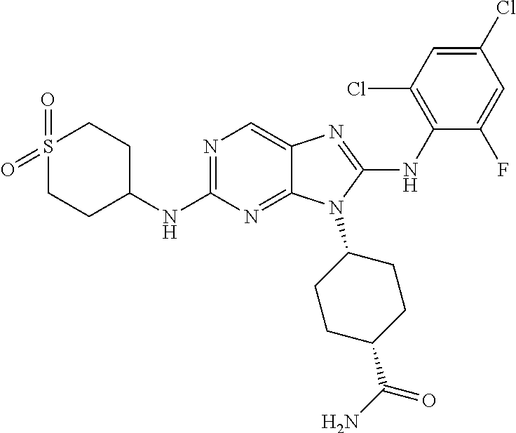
N1=C(NC2CCS(=O)(=O)CC2)N=C2C(=C1)N=C(NC1=C(Cl)C=C(Cl)C=C1F)N2C1CCC(C(N)=O)CC1
